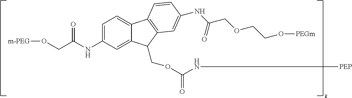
O(CC(NC1=CC=C2C(=C1)C(COC(N[PEP])=O)C1=C2C=CC(NC(COCCO[PEGm])=O)=C1)=O)[m-PEG]
